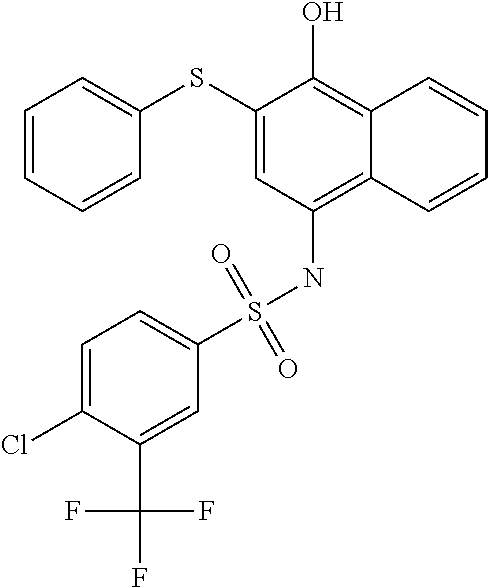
C1(SC2=CC=CC=C2)=CC(NS(C2=CC=C(Cl)C(C(F)(F)F)=C2)(=O)=O)=C2C(=C1O)C=CC=C2
